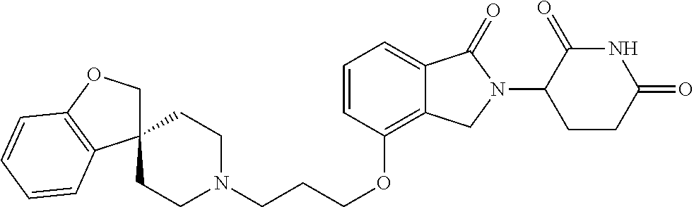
C(CCOC1=C2C(=CC=C1)C(=O)N(C1C(=O)NC(=O)CC1)C2)N1CCC2(CC1)COC1=C2C=CC=C1
